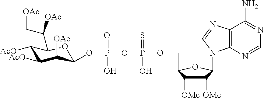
P(OCC1C([OMe])C([OMe])C(N2C3=C(C(N)=NC=N3)N=C2)O1)(OP(OC1C([OAc])C([AcO])C([AcO])C(C(C[OAc])[OAc])O1)(=O)O)(=S)O
